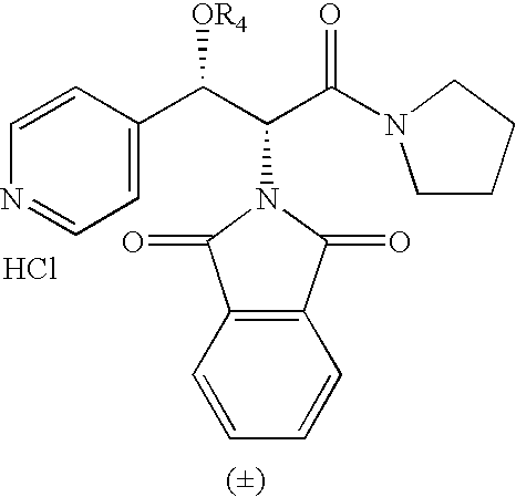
C1=C(C(C(C(=O)N2CCCC2)N2C(=O)C3=C(C2=O)C=CC=C3)[OR4])C=CN=C1.Cl
